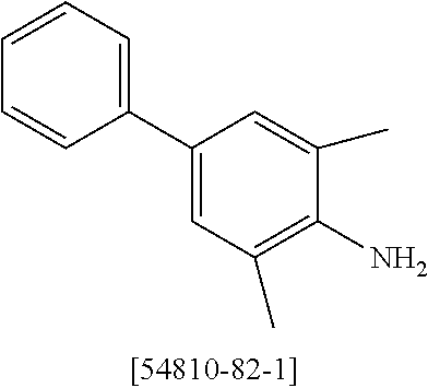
C1=CC=C(C2=CC(C)=C(N)C(C)=C2)C=C1
